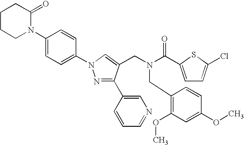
C1=C(N2CCCCC2=O)C=CC(N2N=C(C3=CN=CC=C3)C(CN(C(=O)C3=CC=C(Cl)S3)CC3=C(OC)C=C(OC)C=C3)=C2)=C1
